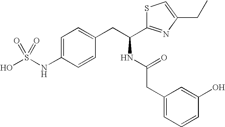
C1=C(NS(O)(=O)=O)C=CC(CC(NC(CC2=CC=CC(O)=C2)=O)C2=NC(CC)=CS2)=C1
